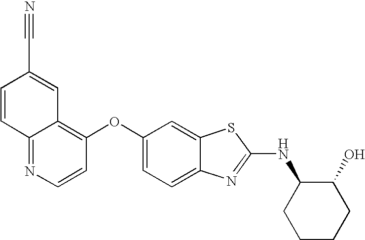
N1=C2C(=C(OC3=CC=C4C(=C3)SC(NC3CCCCC3O)=N4)C=C1)C=C(C#N)C=C2
